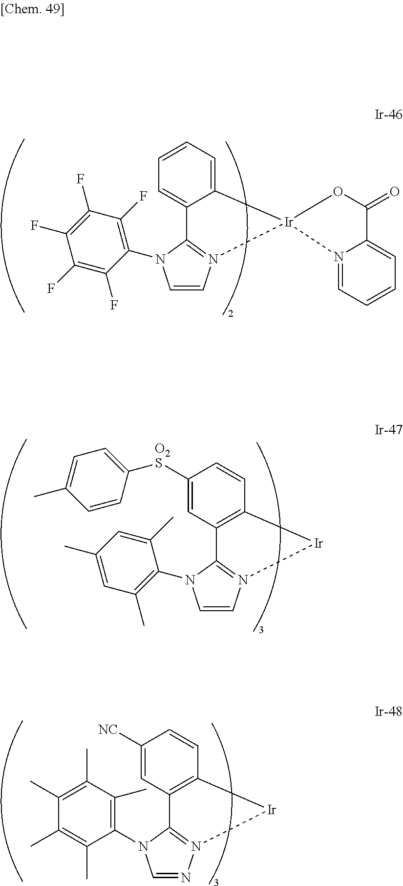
C1=CN2=C(N1C1=C(F)C(F)=C(F)C(F)=C1F)C1=CC=CC=C1[Ir]21OC(=O)C2=CC=CC=N12.C1=CN2=C(N1C1=C(C)C=C(C)C=C1C)C1=C(C=CC([O2S]C3=CC=C(C)C=C3)=C1)[Ir]2.C1=NN2=C(N1C1=C(C)C(C)=C(C)C(C)=C1C)C1=C(C=CC([NC])=C1)[Ir]2
